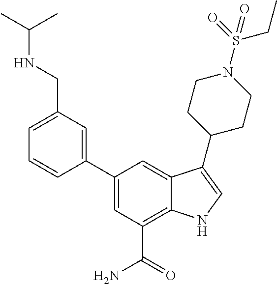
C1=C(C2=CC(CNC(C)C)=CC=C2)C=C2C(=C1C(=O)N)NC=C2C1CCN(S(=O)(=O)CC)CC1
